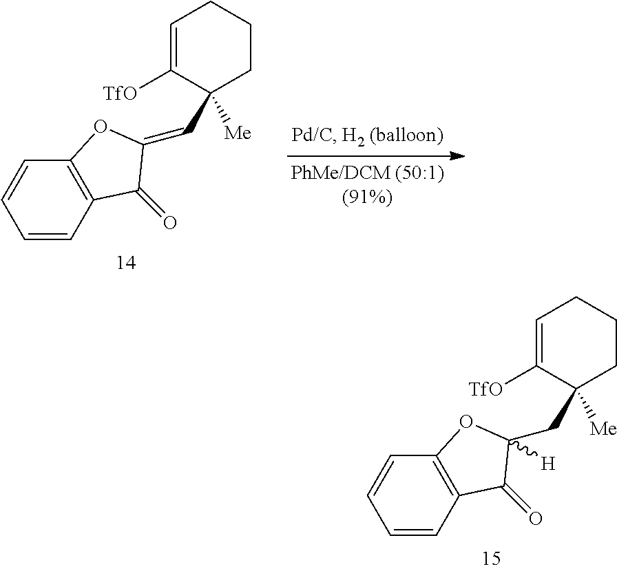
C1=CC2=C(C=C1)OC(=CC1([Me])CCCC=C1[TfO])C2=O.C1=CC2=C(C=C1)OC(CC1([Me])CCCC=C1[TfO])([H])C2=O
